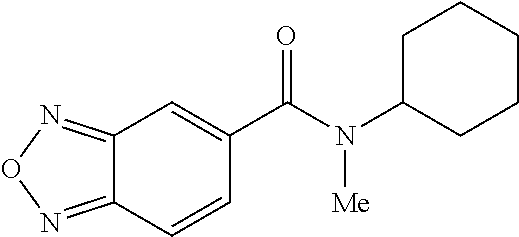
C12=NON=C1C=CC(C(N(C1CCCCC1)[Me])=O)=C2
